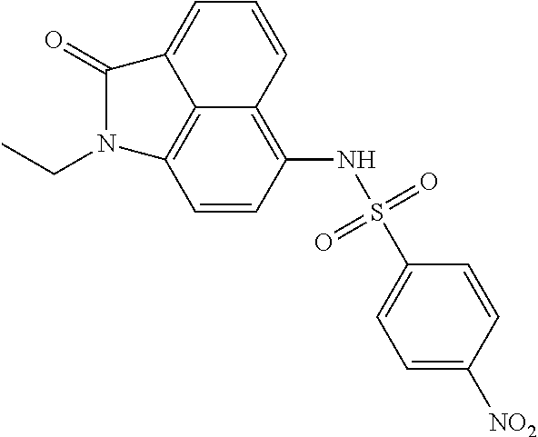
C1=C([NO2])C=CC(S(NC2=C3C4=C(C=C2)N(CC)C(=O)C4=CC=C3)(=O)=O)=C1
